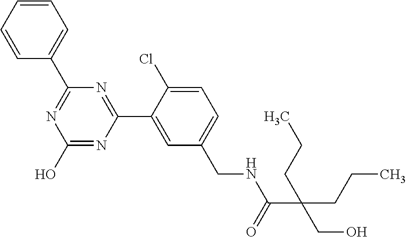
N1=C(C2=CC=CC=C2)N=C(C2=CC(CNC(C(CO)(CCC)CCC)=O)=CC=C2Cl)N=C1O
